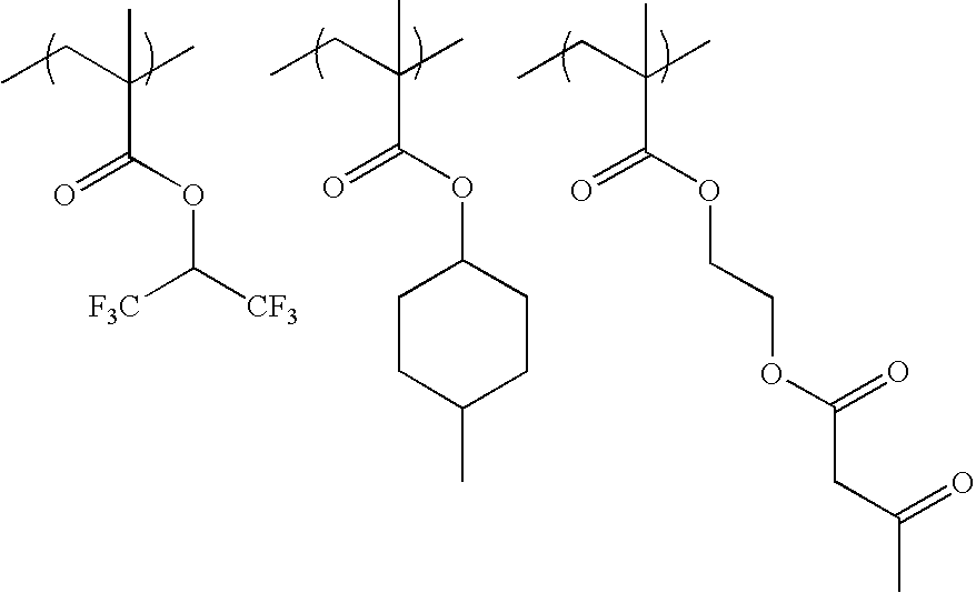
CCC(C)(C(OCCOC(CC(=O)C)=O)=O)C.CCC(C)(C(=O)OC([F3C])[CF3])C.CCC(C)(C(OC1CCC(C)CC1)=O)C
